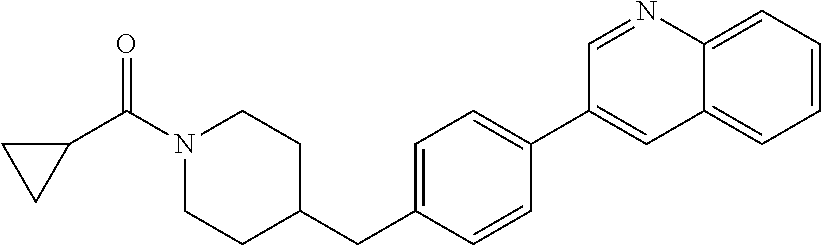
C1=C(CC2CCN(C(C3CC3)=O)CC2)C=CC(C2=CC3=CC=CC=C3N=C2)=C1
